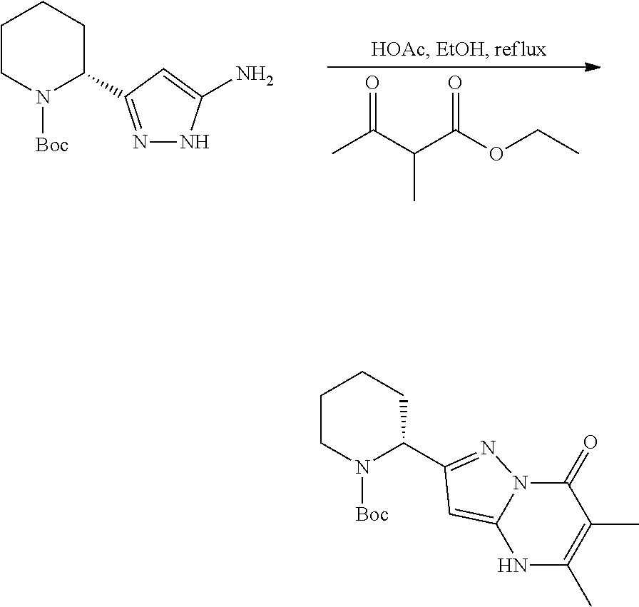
CC(C(C(OCC)=O)C)=O.C1CN([Boc])C(C2=NNC(N)=C2)CC1.C1CN([Boc])C(C2=NN3C(=C2)NC(C)=C(C)C3=O)CC1
